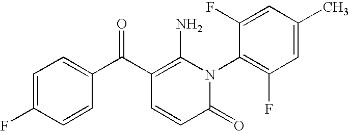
C1(=O)N(C2=C(F)C=C(C)C=C2F)C(N)=C(C(C2=CC=C(F)C=C2)=O)C=C1
